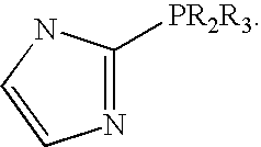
N1=C([PR2R3])NC=C1
